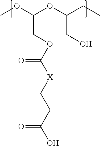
COC(OC(CC)CO)COC([X]CCC(O)=O)=O
